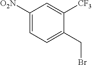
C1([O2N])=CC=C(CBr)C([CF3])=C1
